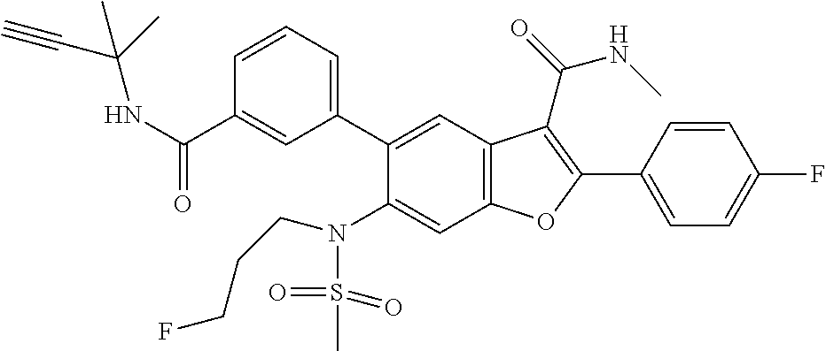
C1=CC(C2=C(C(=O)NC)C3=C(C=C(N(S(C)(=O)=O)CCCF)C(C4=CC=CC(C(NC(C#C)(C)C)=O)=C4)=C3)O2)=CC=C1F
